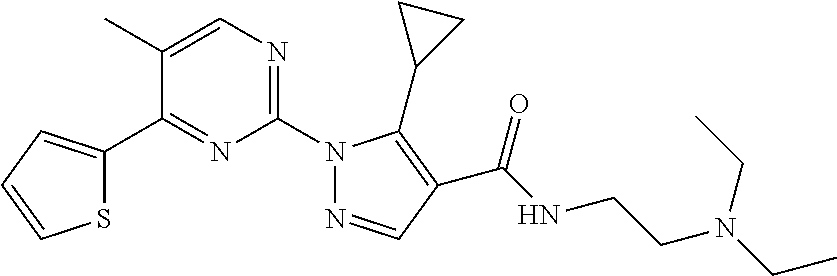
C1=C(C)C(C2=CC=CS2)=NC(N2N=CC(C(NCCN(CC)CC)=O)=C2C2CC2)=N1
